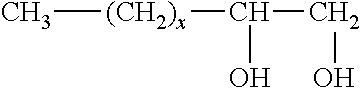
C[(CH2)x]C(O)CO
